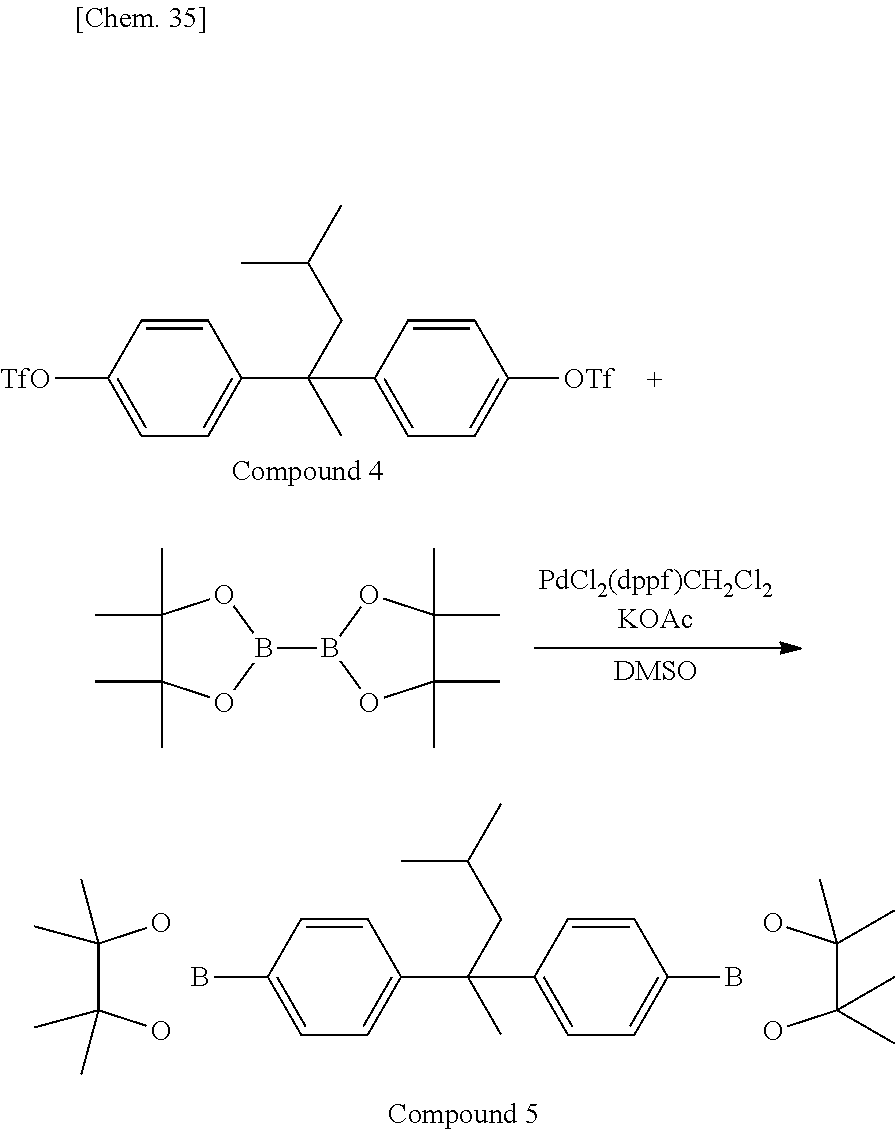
OC(C(O)(C)C)(C)C.C1=C(B)C=CC(C(C2=CC=C(B)C=C2)(C)CC(C)C)=C1.OC(C(O)(C)C)(C)C.C1=C([TfO])C=CC(C(C2=CC=C([OTf])C=C2)(C)CC(C)C)=C1.C1(C)(C)C(C)(C)OB(B2OC(C)(C)C(C)(C)O2)O1
